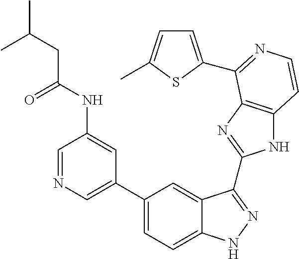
C1(C2=CN=CC(NC(=O)CC(C)C)=C2)=CC=C2C(=C1)C(C1=NC3=C(N1)C=CN=C3C1=CC=C(C)S1)=NN2
